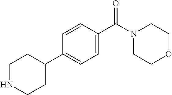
C1NCCC(C2=CC=C(C(N3CCOCC3)=O)C=C2)C1
